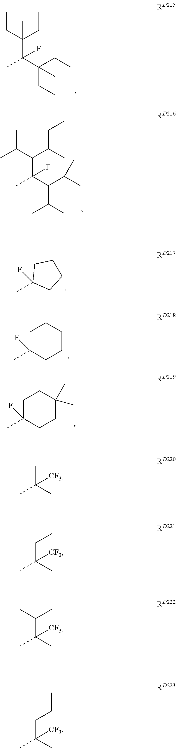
C(C(C(CC)(CC)C)(C)F)(CC)(CC)C.C(C(C(C(C)C)C(C)C)(C)F)(C(CC)C)C(C)C.CC1(F)CCCC1.C1C(F)(C)CCCC1.C1C(F)(C)CCC(C)(C)C1.CC(C)(C)[CF3].CC(C)(CC)[CF3].CC(C)(C(C)C)[CF3].CC(C)(CCC)[CF3]
